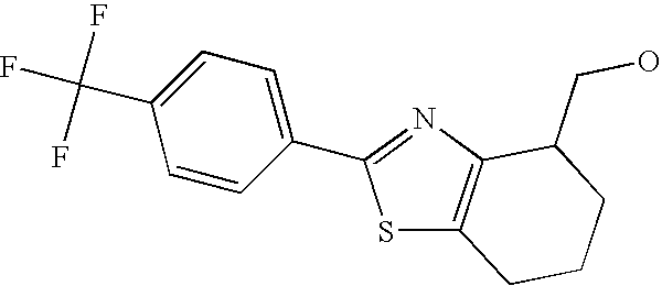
C1=CC(C2=NC3=C(S2)CCCC3CO)=CC=C1C(F)(F)F
